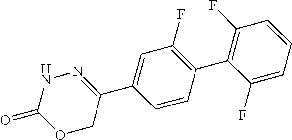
C1(C2=C(F)C=CC=C2F)=C(F)C=C(C2=NNC(=O)OC2)C=C1
